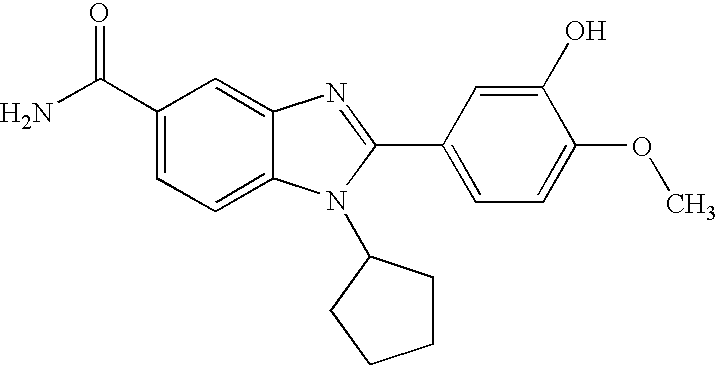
NC(C1=CC=C2C(=C1)N=C(C1=CC=C(OC)C(O)=C1)N2C1CCCC1)=O
